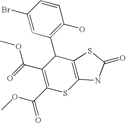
C1(Br)=CC(C2C(C(=O)OC)=C(C(OC)=O)SC3=C2SC(=O)N3)=C(O)C=C1
